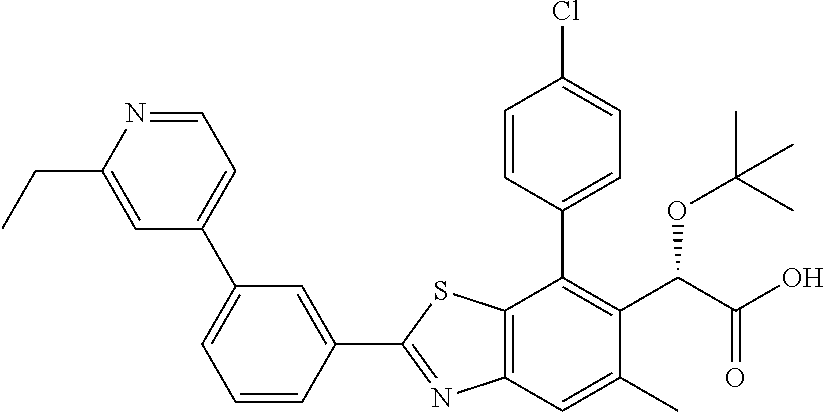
C1(C2=NC3=C(S2)C(C2=CC=C(Cl)C=C2)=C(C(C(O)=O)OC(C)(C)C)C(C)=C3)=CC(C2=CC=NC(CC)=C2)=CC=C1
